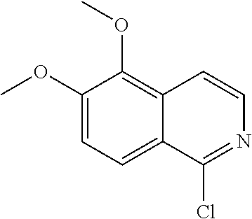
C1(OC)=CC=C2C(=C1OC)C=CN=C2Cl
